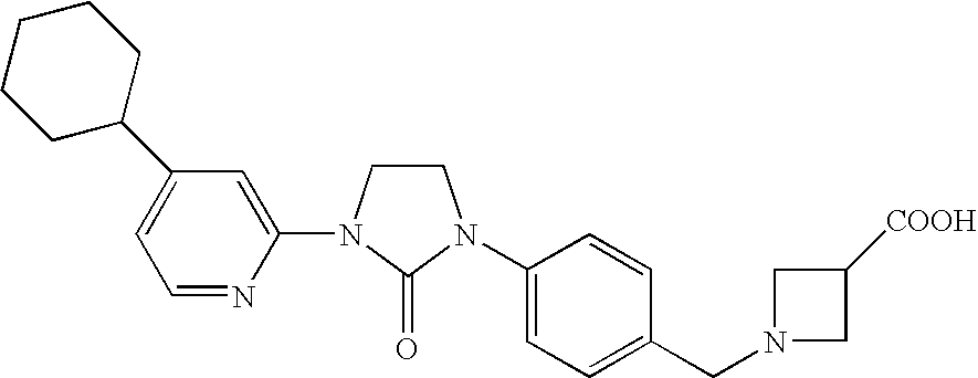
C1CN(C2=CC(C3CCCCC3)=CC=N2)C(=O)N1C1=CC=C(CN2CC([COOH])C2)C=C1
